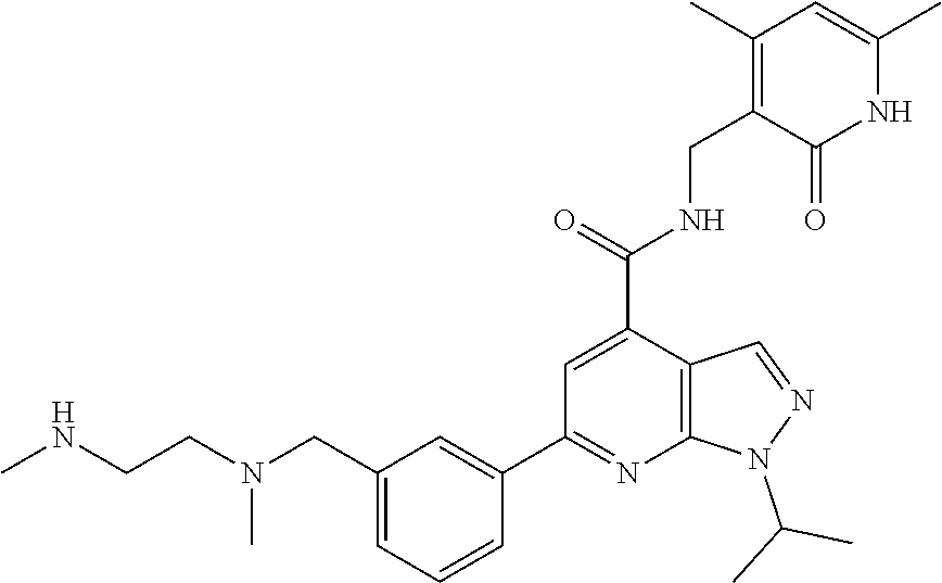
CNCCN(CC1=CC=CC(C2=NC3=C(C(C(=O)NCC4=C(C)C=C(C)NC4=O)=C2)C=NN3C(C)C)=C1)C
